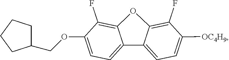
C12=CC=C(OCC3CCCC3)C(F)=C1OC1=C(F)C([OC4H9])=CC=C21
